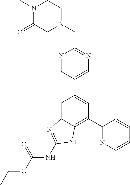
C1=C2C(=C(C3=NC=CC=C3)C=C1C1=CN=C(CN3CCN(C)C(=O)C3)N=C1)NC(NC(OCC)=O)=N2
